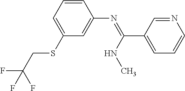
C1(SCC(F)(F)F)=CC=CC(N=C(NC)C2=CC=CN=C2)=C1
